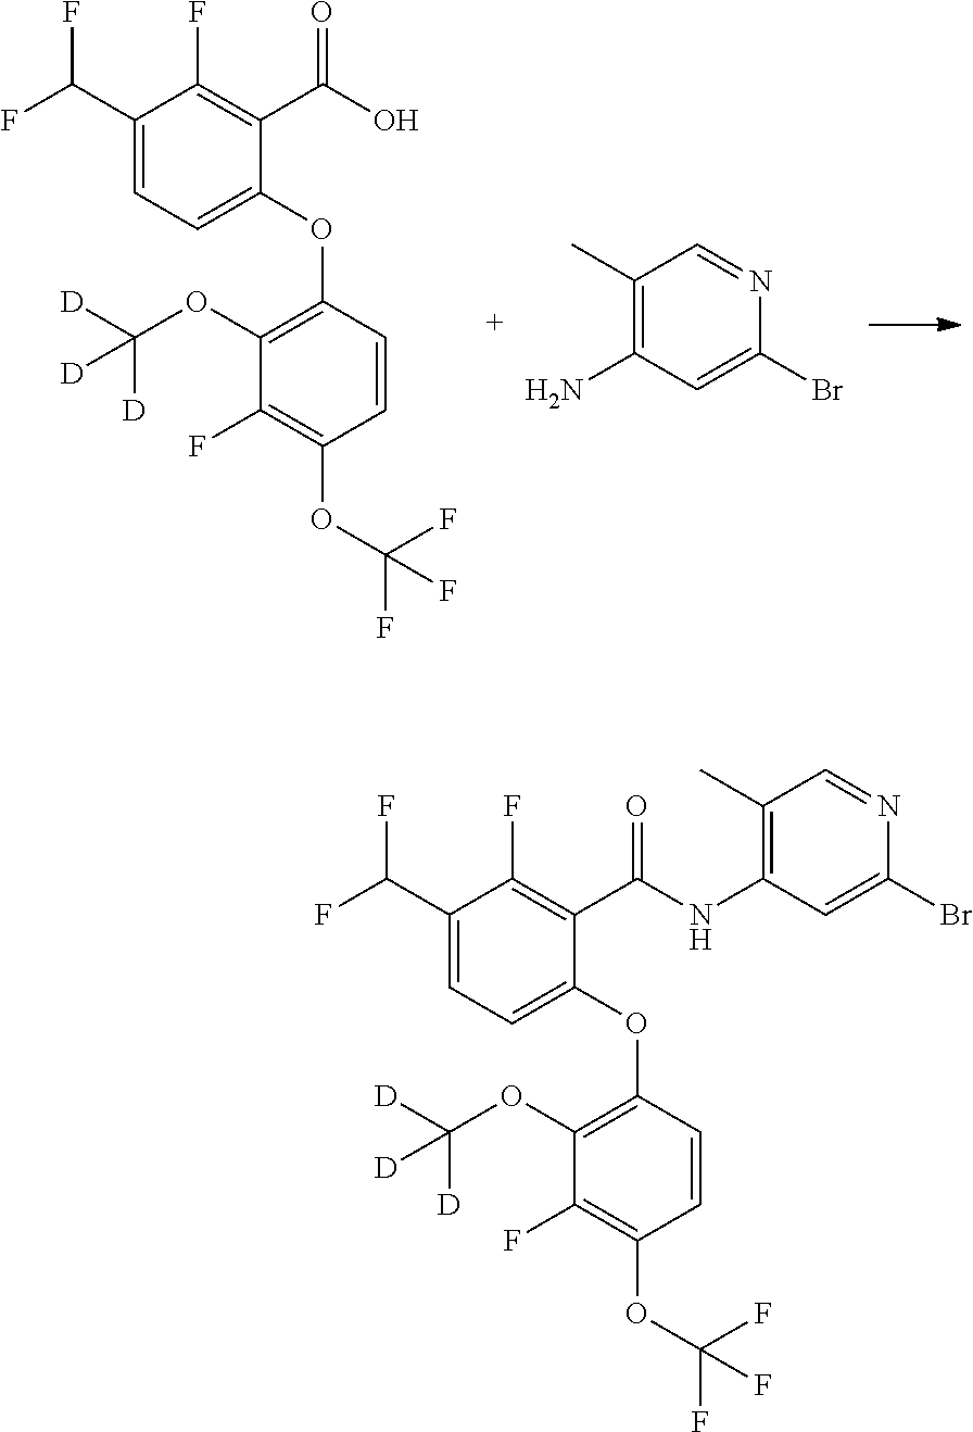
C1(OC2=C(OC([D])([D])[D])C(F)=C(OC(F)(F)F)C=C2)=CC=C(C(F)F)C(F)=C1C(O)=O.C1(C)=C(N)C=C(Br)N=C1.C1(OC2=C(OC([D])([D])[D])C(F)=C(OC(F)(F)F)C=C2)=CC=C(C(F)F)C(F)=C1C(NC1=C(C)C=NC(Br)=C1)=O
